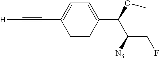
C([H])#CC1=CC=C(C(OC)C([N3])CF)C=C1
